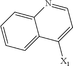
C12=CC=CC=C1C([X1])=CC=N2
